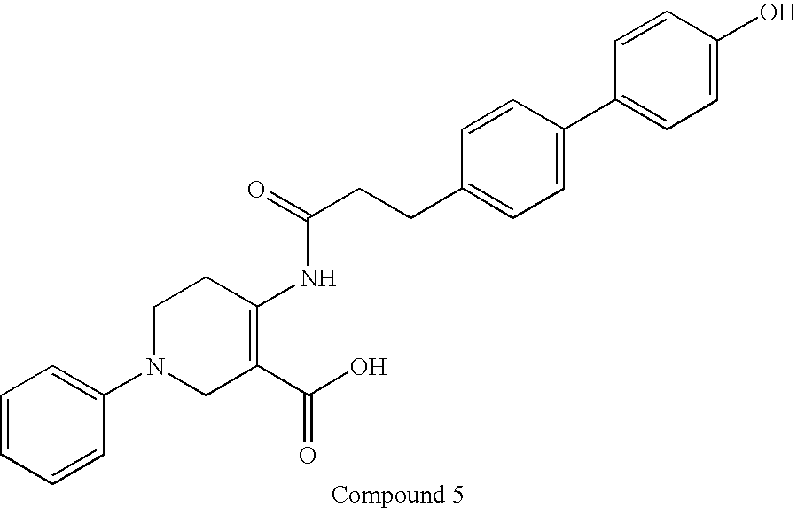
C1N(C2=CC=CC=C2)CC(C(O)=O)=C(NC(=O)CCC2=CC=C(C3=CC=C(O)C=C3)C=C2)C1
